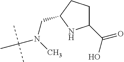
C1(C(O)=O)CCC(CN(C)C(C)(C)C)N1
